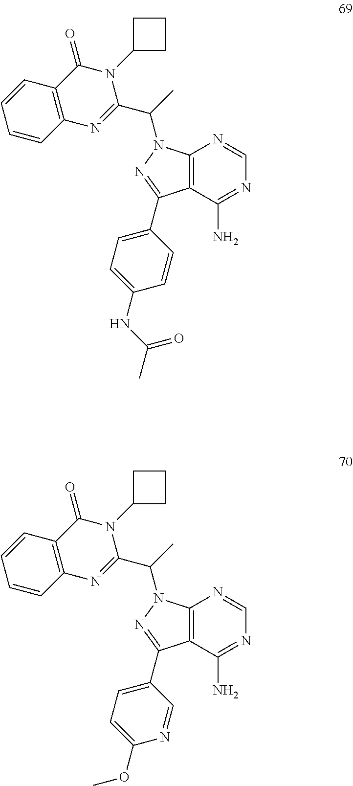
C12=C(C(N)=NC=N1)C(C1=CC=C(OC)N=C1)=NN2C(C)C1=NC2=C(C(=O)N1C1CCC1)C=CC=C2.C12=C(C(N)=NC=N1)C(C1=CC=C(NC(C)=O)C=C1)=NN2C(C)C1=NC2=C(C(=O)N1C1CCC1)C=CC=C2
